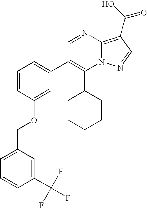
C1(C2CCCCC2)=C(C2=CC=CC(OCC3=CC=CC(C(F)(F)F)=C3)=C2)C=NC2=C(C(O)=O)C=NN12
